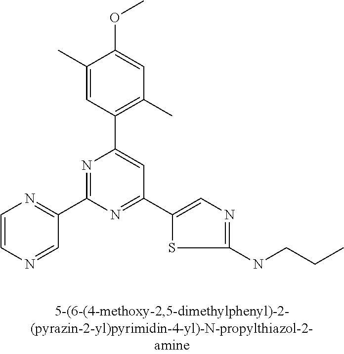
C1(C2=NC(C3=NC=CN=C3)=NC(C3=C(C)C=C(OC)C(C)=C3)=C2)=CN=C(NCCC)S1
